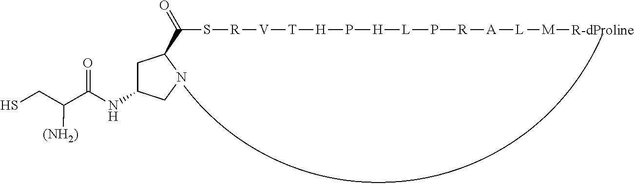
C1C(NC(C(CS)[(NH2)])=O)CNC1C(S[R][V][T][H]P[H][L]P[R][A][L][M][R-dProline])=O
